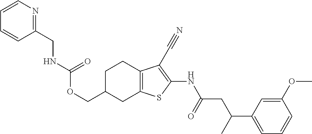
C(C1CC2=C(CC1)C(C#N)=C(NC(CC(C1=CC=CC(OC)=C1)C)=O)S2)OC(=O)NCC1=NC=CC=C1
